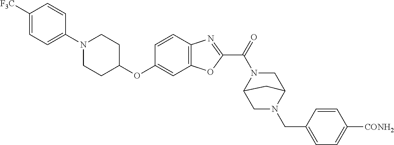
C1([F3C])=CC=C(N2CCC(OC3=CC4=C(C=C3)N=C(C(=O)N3C5CN(CC6=CC=C([CONH2])C=C6)C(C3)C5)O4)CC2)C=C1
